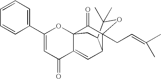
C123C(=CC4C(C1)C(C)(C)OC4(CC=C(C)C)C2=O)C(=O)C=C(C1=CC=CC=C1)O3
